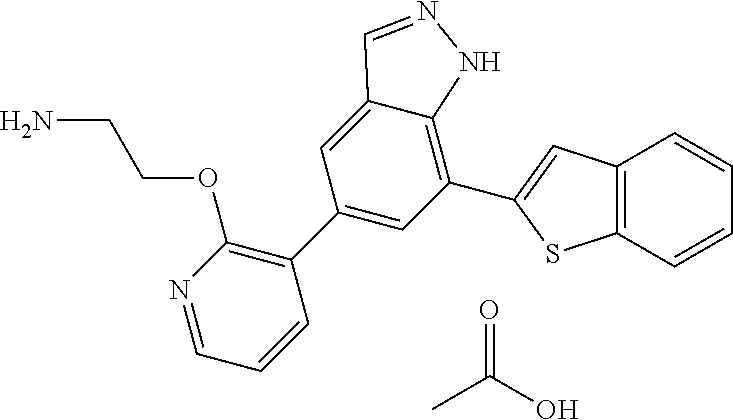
C1(C2=CC(C3=CC4=C(S3)C=CC=C4)=C3C(=C2)C=NN3)=C(OCCN)N=CC=C1.CC(O)=O
